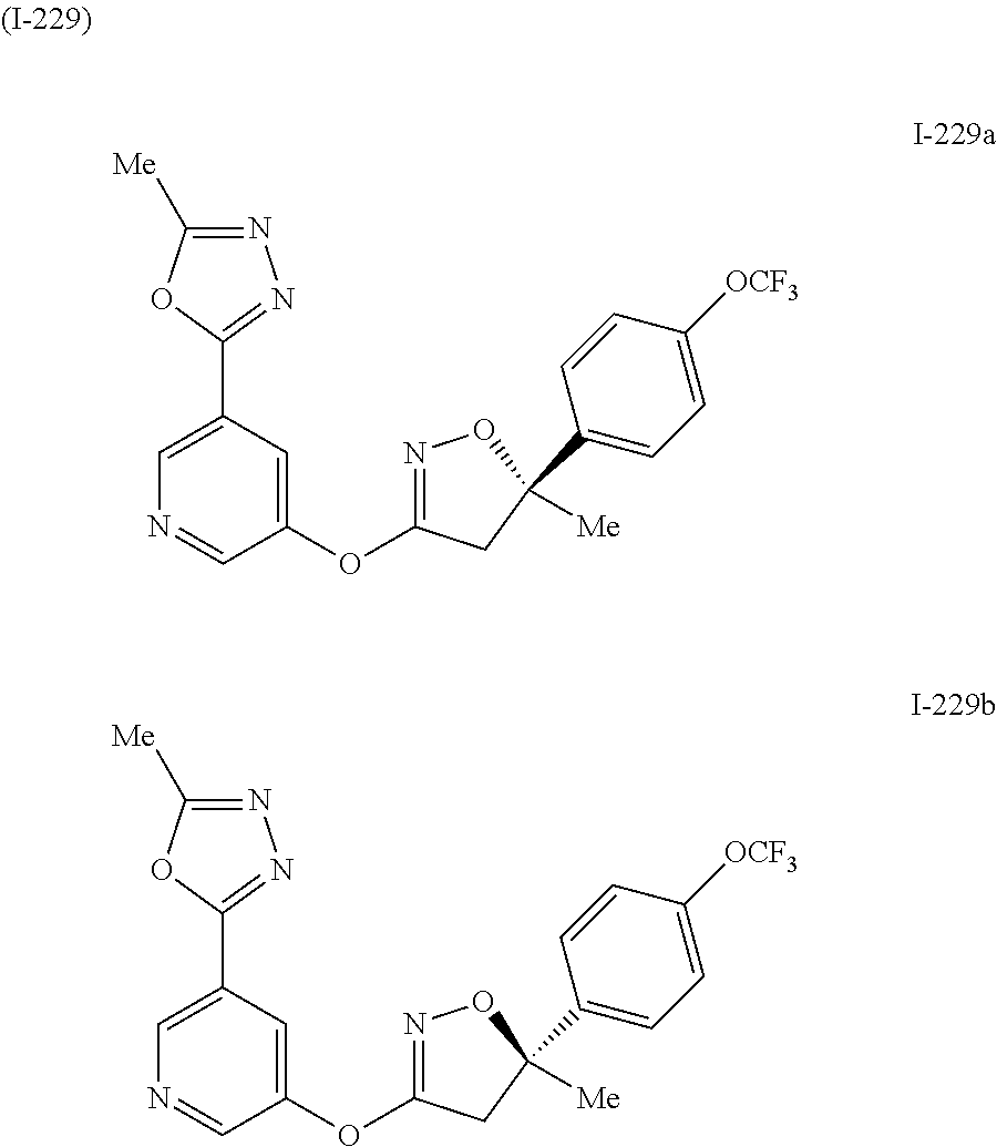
N1=CC(OC2=NOC(C3=CC=C([OCF3])C=C3)([Me])C2)=CC(C2=NN=C([Me])O2)=C1.N1=CC(OC2=NOC(C3=CC=C([OCF3])C=C3)([Me])C2)=CC(C2=NN=C([Me])O2)=C1
